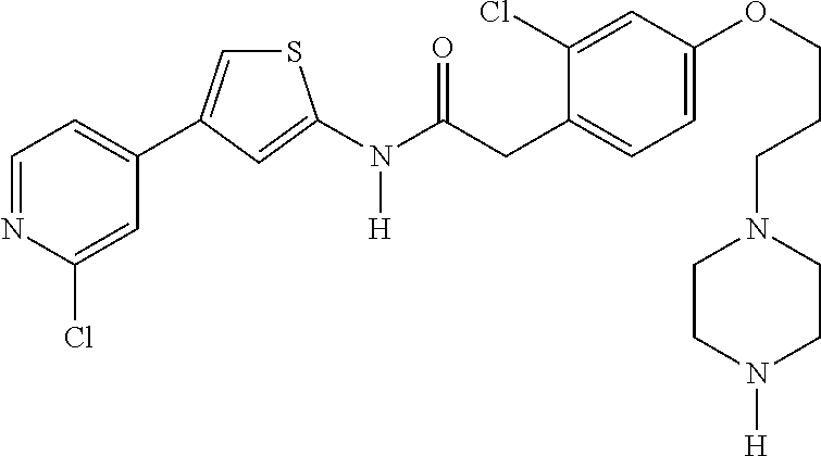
C1=NC(Cl)=CC(C2=CSC(N(C(CC3=CC=C(OCCCN4CCN([H])CC4)C=C3Cl)=O)[H])=C2)=C1
